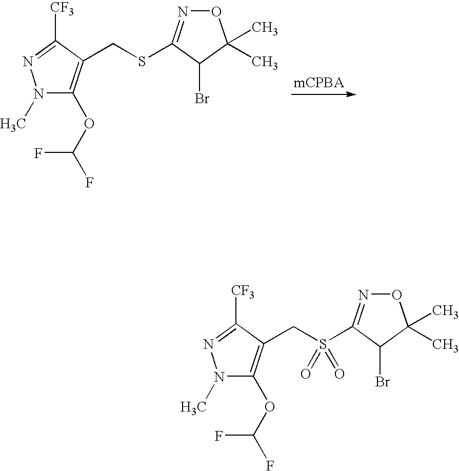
N1(C)C(OC(F)F)=C(CSC2=NOC(C)(C)C2Br)C([CF3])=N1.N1(C)C(OC(F)F)=C(CS(C2=NOC(C)(C)C2Br)(=O)=O)C([CF3])=N1
